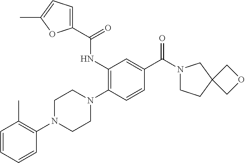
C1=CC=CC(N2CCN(C3=C(NC(C4=CC=C(C)O4)=O)C=C(C(N4CCC5(C4)COC5)=O)C=C3)CC2)=C1C
